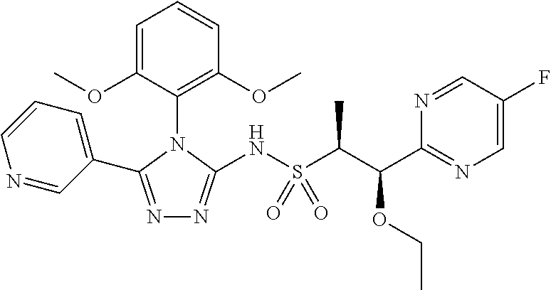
N1=C(C2=CC=CN=C2)N(C2=C(OC)C=CC=C2OC)C(NS(C(C(C2=NC=C(F)C=N2)OCC)C)(=O)=O)=N1
